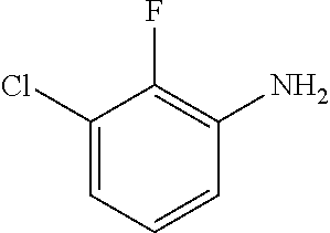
C1(Cl)=CC=CC(N)=C1F
